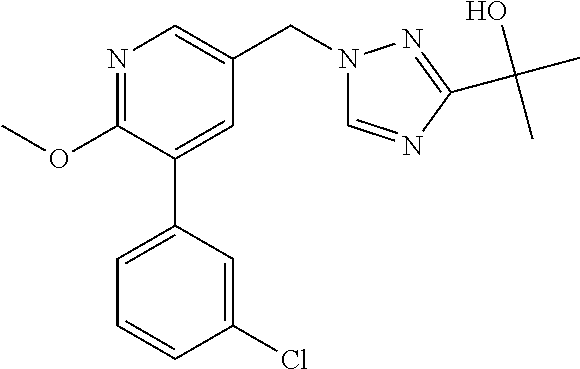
C1(OC)=NC=C(CN2C=NC(C(C)(O)C)=N2)C=C1C1=CC=CC(Cl)=C1
